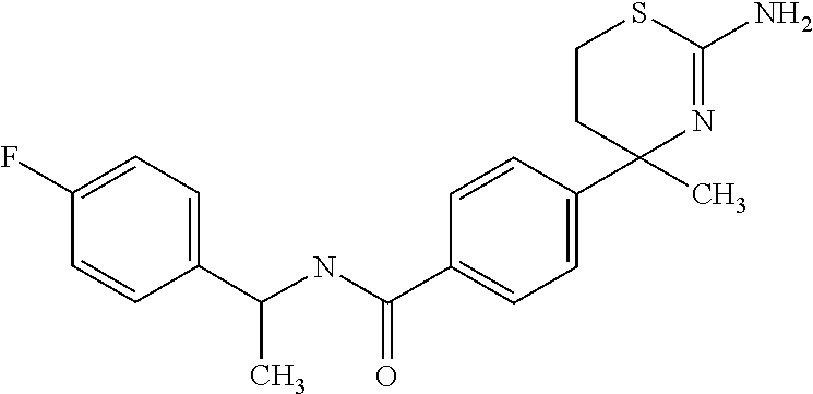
C1(C2(C)N=C(N)SCC2)=CC=C(C(NC(C)C2=CC=C(F)C=C2)=O)C=C1
